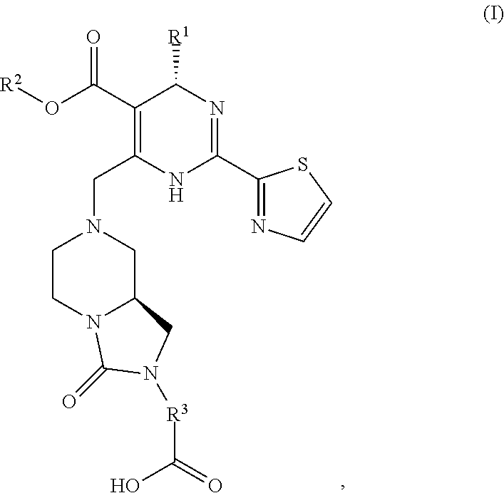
C1(C(O[R2])=O)=C(CN2CCN3C(C2)CN([R3]C(=O)O)C3=O)NC(C2=NC=CS2)=NC1[R1]
